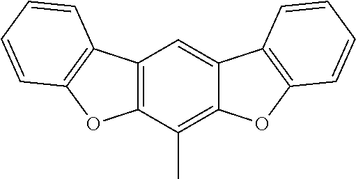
C12=C(C(C)=C3C(=C1)C1=C(O3)C=CC=C1)OC1=C2C=CC=C1
